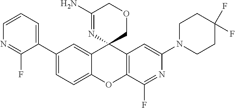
C1=CC=C(C2=CC=C3C(=C2)C2(C4=C(O3)C(F)=NC(N3CCC(F)(F)CC3)=C4)COCC(N)=N2)C(F)=N1
